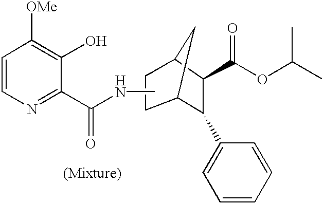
C1=CN=C(C(NC)=O)C(O)=C1[OMe].C1(C2=CC=CC=C2)C2CC(C1C(OC(C)C)=O)CC2
